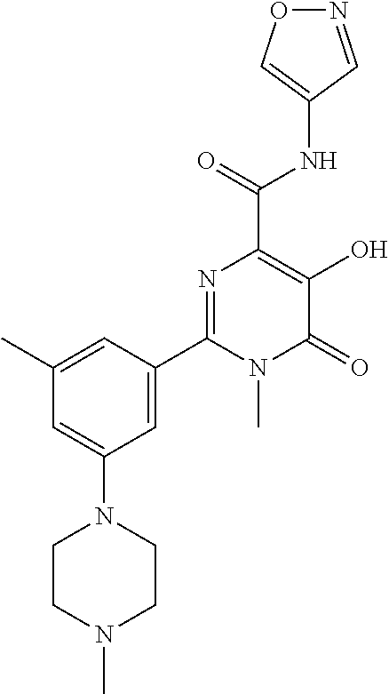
O1N=CC(NC(C2=C(O)C(=O)N(C)C(C3=CC(N4CCN(C)CC4)=CC(C)=C3)=N2)=O)=C1
